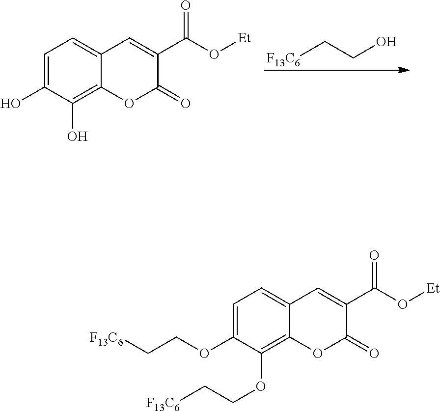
[F13C6]CCO.C1=C(O)C(O)=C2C(=C1)C=C(C(O[Et])=O)C(=O)O2.C1=C(OCC[F13C6])C(OCC[F13C6])=C2C(=C1)C=C(C(O[Et])=O)C(=O)O2
